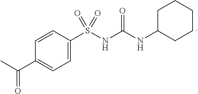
C1=C(S(NC(NC2CCCCC2)=O)(=O)=O)C=CC(C(C)=O)=C1
